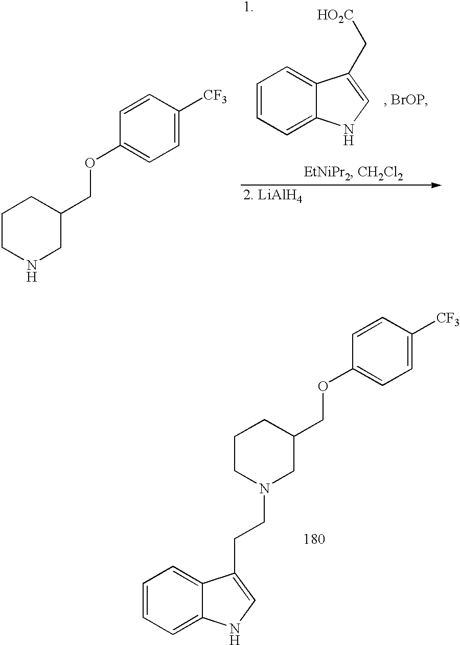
C1CNCC(COC2=CC=C([CF3])C=C2)C1.C1=CC=C2C(=C1)C(C[HO2C])=CN2.C1CN(CCC2=CNC3=CC=CC=C32)CC(COC2=CC=C([CF3])C=C2)C1
